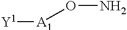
NO[A1][Y1]
